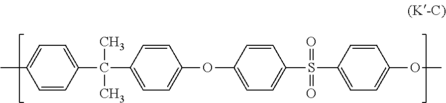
C(C1=CC=C(OC2=CC=C(S(=O)(=O)C3=CC=C(OC)C=C3)C=C2)C=C1)(C)(C)C1=CC=C(C)C=C1
